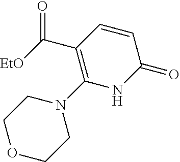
C(C1=C(N2CCOCC2)NC(=O)C=C1)([EtO])=O
